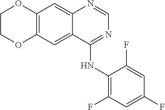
C12=C(C=C3C(=C1)N=CN=C3NC1=C(F)C=C(F)C=C1F)OCCO2
